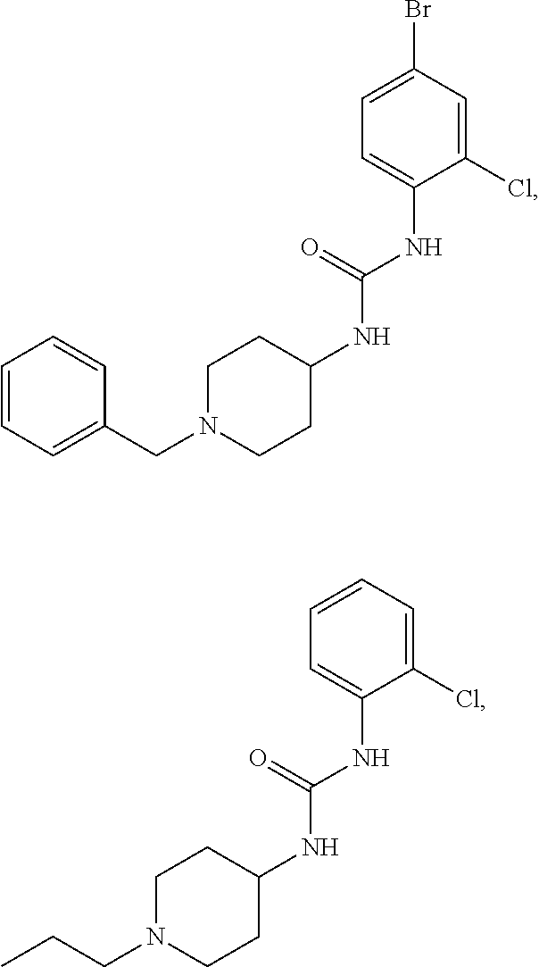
C1N(CC2=CC=CC=C2)CCC(NC(NC2=CC=C(Br)C=C2Cl)=O)C1.C1N(CCC)CCC(NC(NC2=CC=CC=C2Cl)=O)C1
